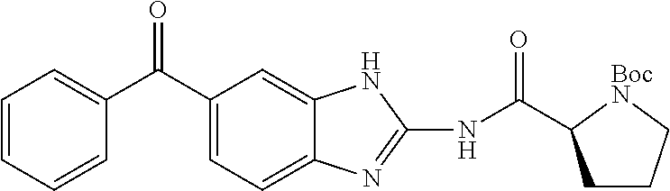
C1=CC=CC(C(C2=CC=C3C(=C2)NC(NC(=O)C2CCC[BocN]2)=N3)=O)=C1
